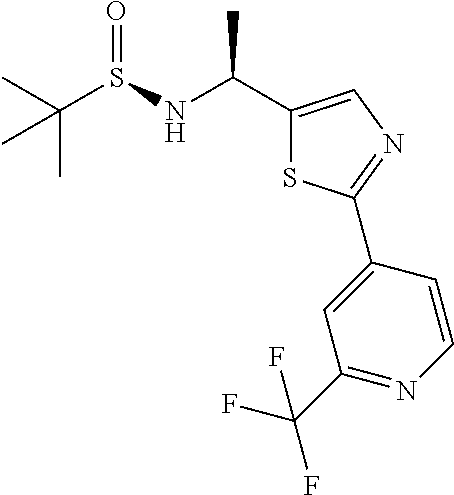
CC(S(NC(C1=CN=C(C2=CC(C(F)(F)F)=NC=C2)S1)C)=O)(C)C
